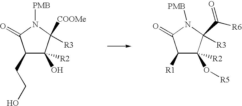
C1(CCO)C([R2])(O)C([R3])([COOMe])N([PMB])C1=O.C1([R1])C([R2])(O[R5])C([R3])(C([R6])=O)N([PMB])C1=O
